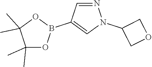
N1(C2COC2)N=CC(B2OC(C)(C)C(C)(C)O2)=C1
